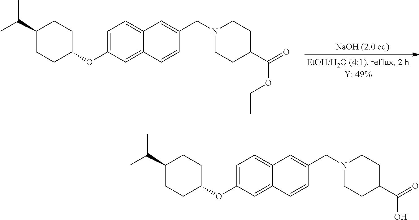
C1=C(OC2CCC(C(C)C)CC2)C=C2C(=C1)C=C(CN1CCC(C(OCC)=O)CC1)C=C2.C1=C(OC2CCC(C(C)C)CC2)C=C2C(=C1)C=C(CN1CCC(C(O)=O)CC1)C=C2
